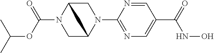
C1C2N(C(OC(C)C)=O)CC(N1C1=NC=C(C(=O)NO)C=N1)C2
